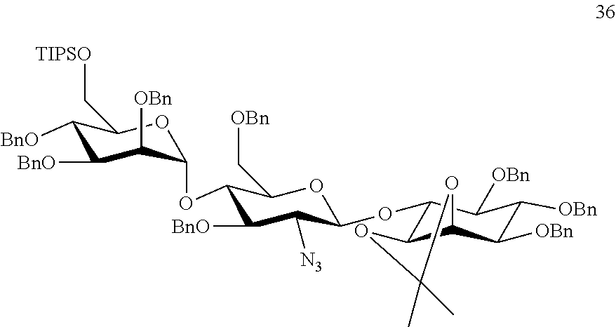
C1([BnO])C([BnO])C([OBn])C(OC2C([BnO])C([N3])C(OC3C4C(C([OBn])C([OBn])C3[OBn])OC(C)(C)O4)OC2C[OBn])OC1C[TIPSO]
